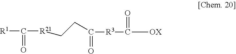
[R1]C(=O)[R21]CCC(=O)[R3]C([OX])=O
